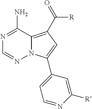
N1=C(N)C2=C(C(=O)[R])C=C(C3=CC=NC([R])=C3)N2N=C1
